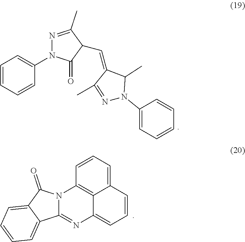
N1=C2N(C3=C4C1=CC=CC4=CC=C3)C(=O)C1=CC=CC=C12.C1=CC=CC(N2N=C(C)C(C=C3C(C)=NN(C4=CC=CC=C4)C3C)C2=O)=C1
